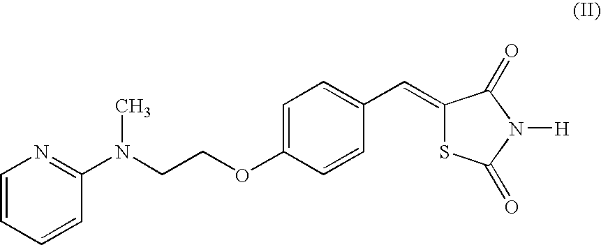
C1=CC=CC(N(C)CCOC2=CC=C(C=C3SC(=O)N([H])C3=O)C=C2)=N1
